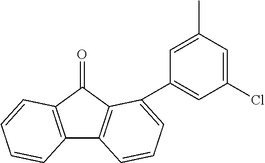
C12=C(C(=O)C3=C1C=CC=C3C1=CC(Cl)=CC(C)=C1)C=CC=C2
